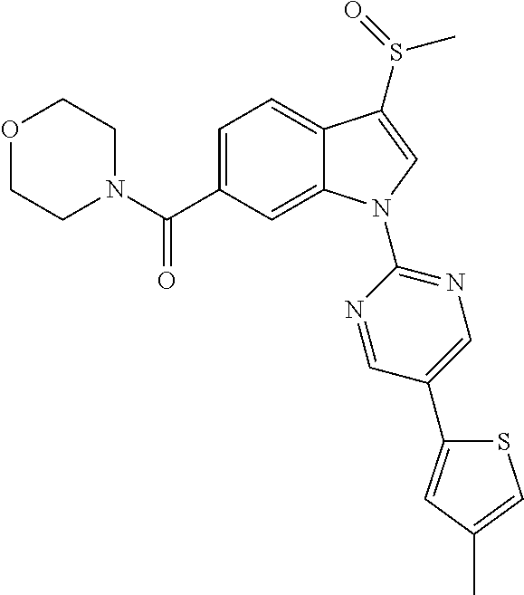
O1CCN(C(C2=CC=C3C(=C2)N(C2=NC=C(C4=CC(C)=CS4)C=N2)C=C3S(=O)C)=O)CC1
